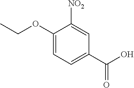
C1(OCC)=CC=C(C(=O)O)C=C1[NO2]
